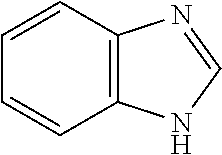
C12=C(C=CC=C1)N=CN2
